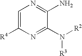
C1=C([R4])N=C(N([R2])[R3])C(N)=N1
